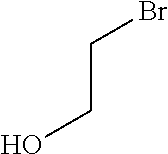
C(CO)Br
